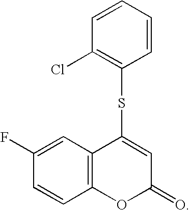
C12=C(C=C(F)C=C1)C(SC1=C(Cl)C=CC=C1)=CC(=O)O2
